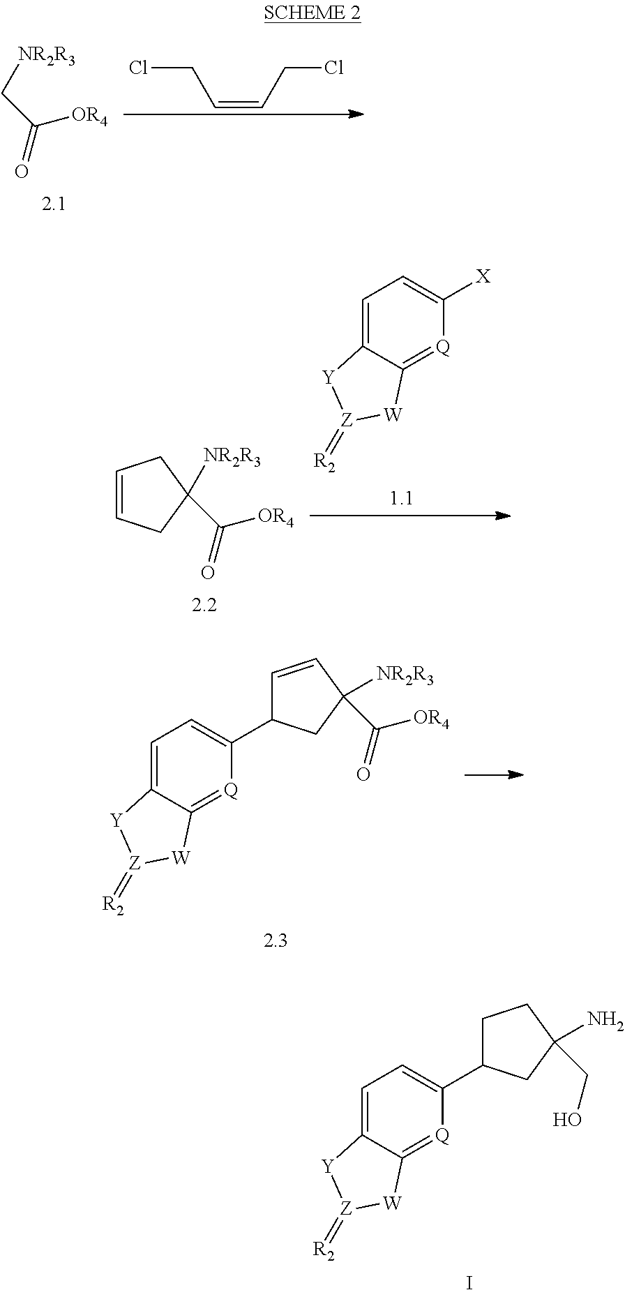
O=C(C[NR2R3])[OR4].ClCC=CCCl.C1=C2C(=[Q]C(C3CCC(CO)(N)C3)=C1)[W][Z](=[R2])[Y]2.I.C1=C2C(=[Q]C(C3C=CC(C(=O)[OR4])([NR2R3])C3)=C1)[W][Z](=[R2])[Y]2.O=C([OR4])C1([NR2R3])CC=CC1.C1=C2C(=[Q]C([X])=C1)[W][Z](=[R2])[Y]2
